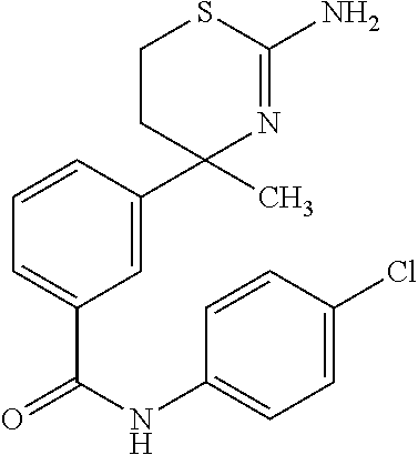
C1=CC(C2(C)N=C(N)SCC2)=CC(C(NC2=CC=C(Cl)C=C2)=O)=C1
